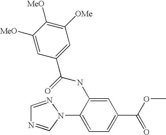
C1=NN(C2=CC=C(C(OC)=O)C=C2NC(=O)C2=CC([OMe])=C([MeO])C([MeO])=C2)C=N1
